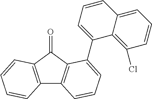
C12=C(C=CC=C1)C(=O)C1=C2C=CC=C1C1=CC=CC2=CC=CC(Cl)=C12
